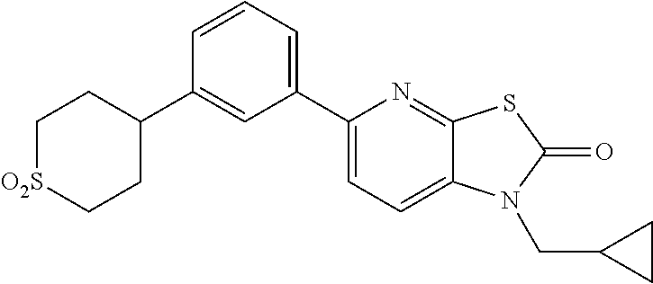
C1(C2=CC=C3C(=N2)SC(=O)N3CC2CC2)=CC=CC(C2CC[O2S]CC2)=C1
